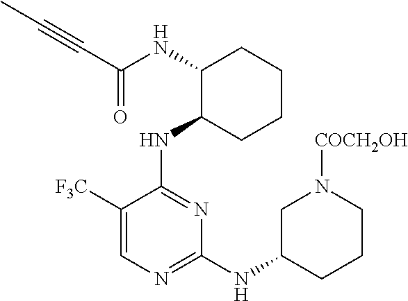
N(C1C(NC2=NC(NC3CCCN([COCH2OH])C3)=NC=C2[F3C])CCCC1)C(C#CC)=O
